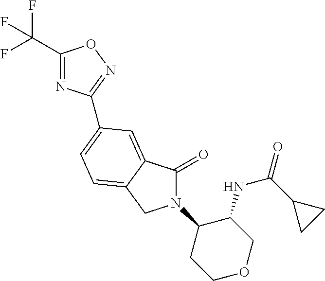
C1(C(F)(F)F)=NC(C2=CC=C3C(=C2)C(=O)N(C2CCOCC2NC(C2CC2)=O)C3)=NO1
